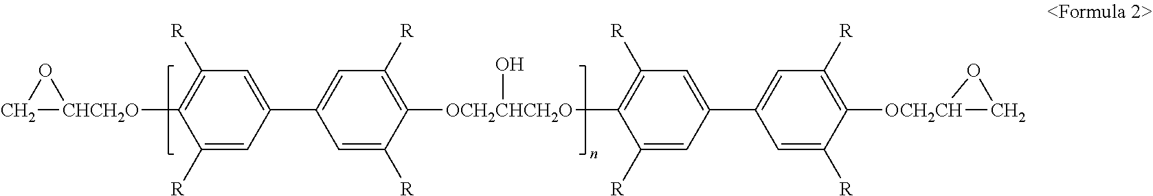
C1[CHCH2O](C2=C([R])C=C(C3=CC([R])=C([OCH2CHCH2O](C4=C([R])C=C(C5=CC([R])=C([OCH2CH]6CO6)C([R])=C5)C=C4[R])O)C([R])=C3)C=C2[R])O1
